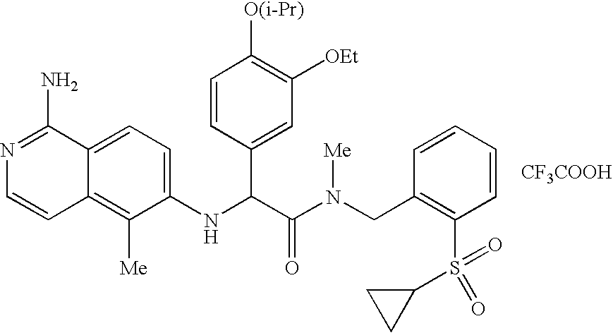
[CF3COOH].C1(NC(C(N(CC2=C(S(=O)(C3CC3)=O)C=CC=C2)[Me])=O)C2=CC([OEt])=C([O(i-Pr)])C=C2)=CC=C2C(=C1[Me])C=CN=C2N
